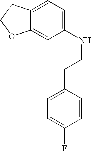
C12=CC=C(NCCC3=CC=C(F)C=C3)C=C1OCC2
